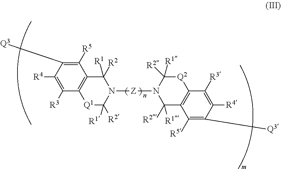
C1([R5])=C([Q3])C([R4])=C([R3])C2=C1C([R1])([R2])N([Z]N1C([R2])([R1])C3=C([Q2]C1([R2])[R1])C([R3])=C([R4])C([Q3])=C3[R5])C([R1])([R2])[Q1]2
